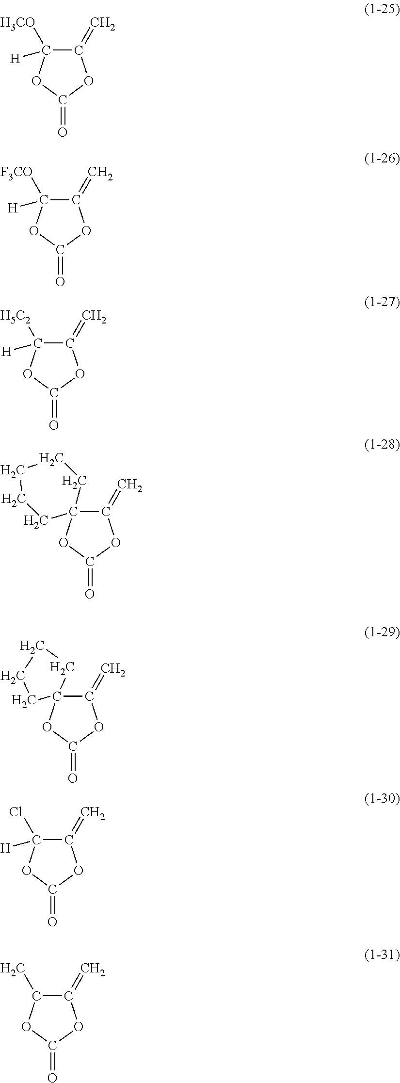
C1(=C)C([H3CO])([H])OC(=O)O1.C1(=C)C([F3CO])([H])OC(=O)O1.C1(=C)C([H5C2])([H])OC(=O)O1.C1(=C)C2(OC(=O)O1)CCCCC2.C1(=C)OC(=O)OC12CCCC2.C1(=C)OC(=O)OC1([H])Cl.C1(=C)OC(=O)OC1C
